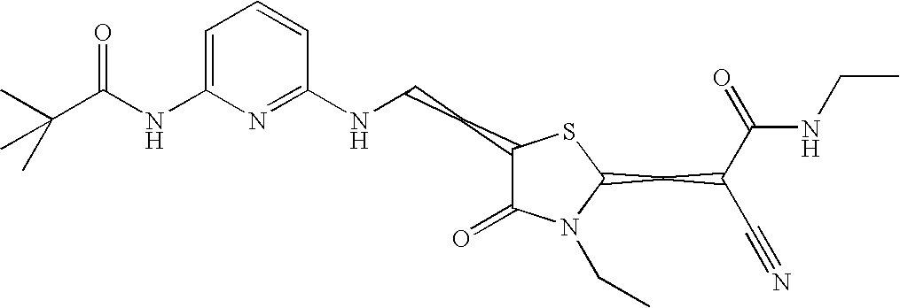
C1=C(NC(C(C)(C)C)=O)N=C(NCCC2C(=O)N(CC)C(CC(C#N)C(=O)NCC)S2)C=C1
